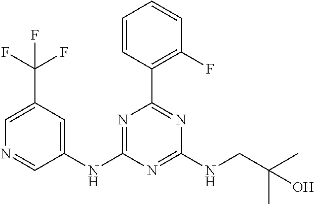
C1=CC(C2=NC(NCC(C)(C)O)=NC(NC3=CC(C(F)(F)F)=CN=C3)=N2)=C(F)C=C1
